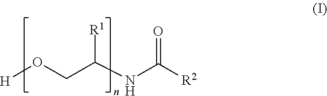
[H]OCC(NC([R2])=O)[R1]
